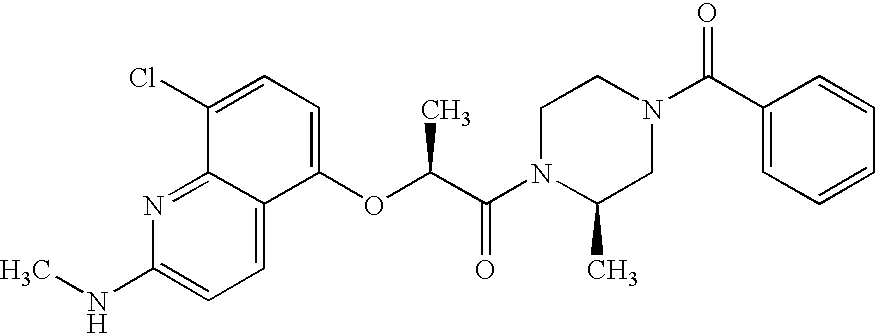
N1(C(C(OC2=CC=C(Cl)C3=NC(NC)=CC=C23)C)=O)CCN(C(C2=CC=CC=C2)=O)CC1C
